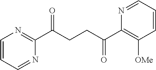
C1(C(CCC(C2=C([OMe])C=CC=N2)=O)=O)=NC=CC=N1
